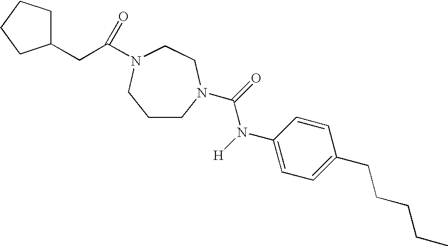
C1CN(C(=O)N([H])C2=CC=C(CCCCC)C=C2)CCN(C(CC2CCCC2)=O)C1
